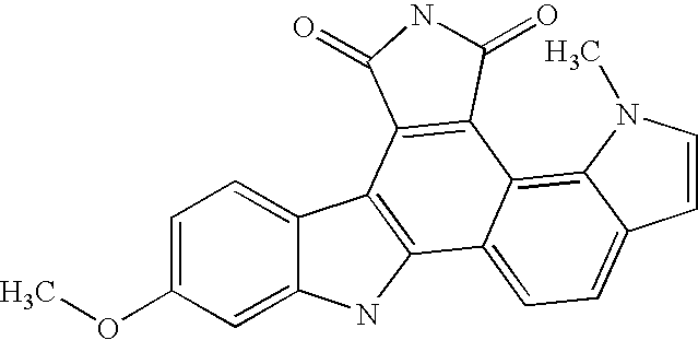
C1=C(OC)C=C2C(=C1)C1=C(N2)C2=CC=C3C(=C2C2=C1C(=O)NC2=O)N(C)C=C3
